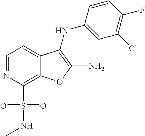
C1(S(NC)(=O)=O)=C2C(=CC=N1)C(NC1=CC(Cl)=C(F)C=C1)=C(N)O2
